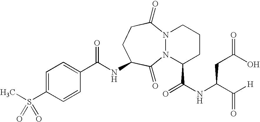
C(NC1CCC(=O)N2N(C1=O)C(C(NC(C([H])=O)CC(O)=O)=O)CCC2)(=O)C1=CC=C(S(C)(=O)=O)C=C1
